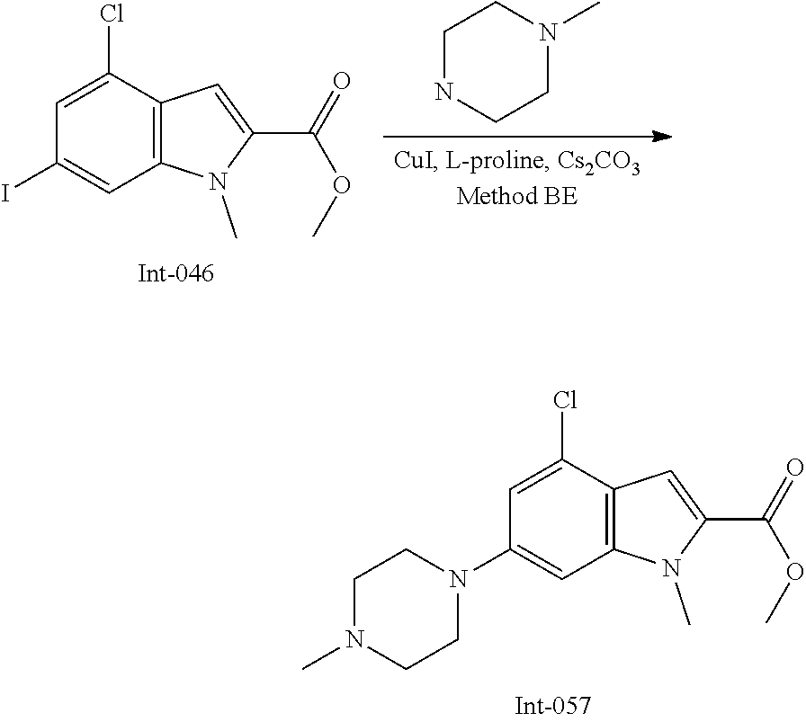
C1=C(Cl)C2=C(C=C1I)N(C)C(C(=O)OC)=C2.C1NCCN(C)C1.C1=C(Cl)C2=C(C=C1N1CCN(C)CC1)N(C)C(C(=O)OC)=C2
